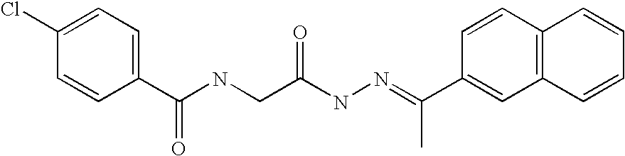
C1(C(NCC(NN=C(C2=CC3=C(C=C2)C=CC=C3)C)=O)=O)=CC=C(Cl)C=C1
